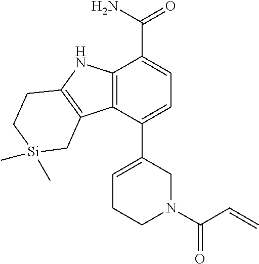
C12=C(C(C3=CCCN(C(C=C)=O)C3)=CC=C1C(N)=O)C1=C(N2)CC[Si](C)(C)C1
